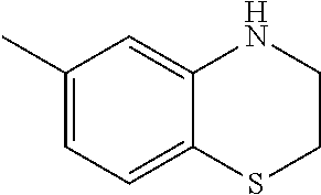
C1(C)=CC=C2C(=C1)NCCS2
